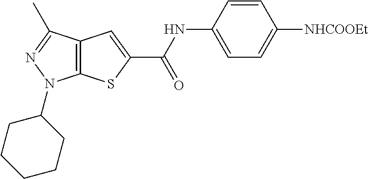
C12=C(SC(C(NC3=CC=C([NHCOOEt])C=C3)=O)=C1)N(C1CCCCC1)N=C2C
